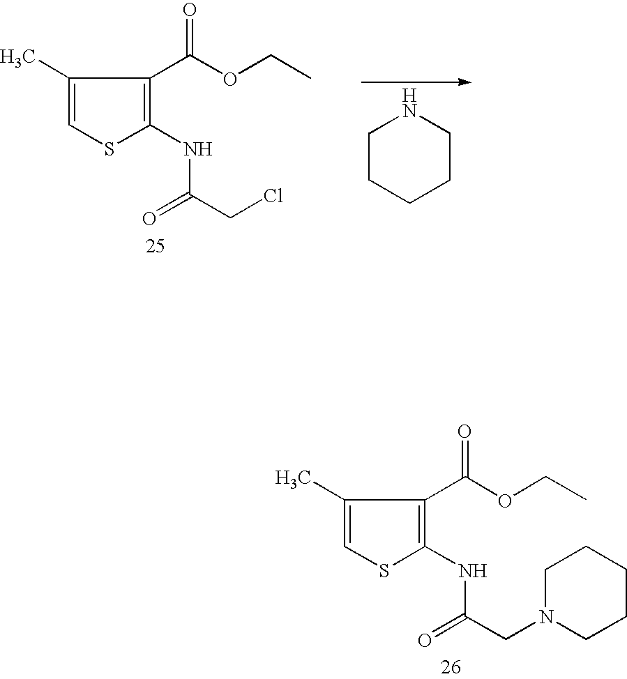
C1(C)=CSC(NC(CCl)=O)=C1C(OCC)=O.C1CCCCN1.C1(C)=CSC(NC(CN2CCCCC2)=O)=C1C(OCC)=O
